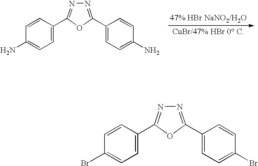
N1=C(C2=CC=C(N)C=C2)OC(C2=CC=C(N)C=C2)=N1.N1=C(C2=CC=C(Br)C=C2)OC(C2=CC=C(Br)C=C2)=N1
